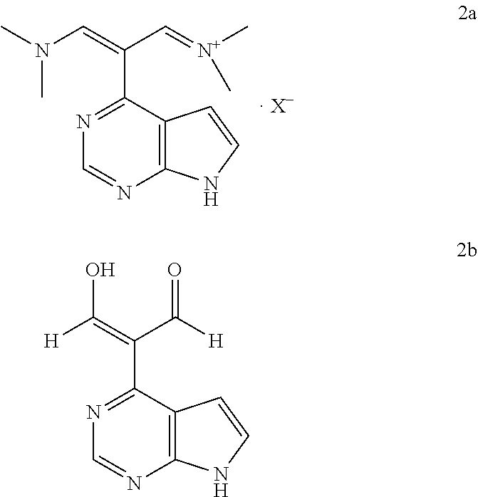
N1=C(C(=CN(C)C)C=[N+](C)C)C2=C(N=C1)NC=C2.[ X-].N1=C(C(=C([H])O)C([H])=O)C2=C(N=C1)NC=C2
